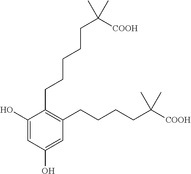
C1(O)=CC(O)=CC(CCCCC([COOH])(C)C)=C1CCCCCC(C)([COOH])C
